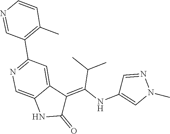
N1=CC(C2=NC=C3C(=C2)C(=C(NC2=CN(C)N=C2)C(C)C)C(=O)N3)=C(C)C=C1
